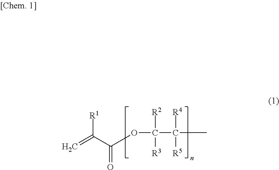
C=C(C(OC(C(C)([R4])[R5])([R2])[R3])=O)[R1]
